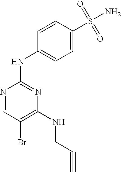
N1=CC(Br)=C(NCC#C)N=C1NC1=CC=C(S(=O)(N)=O)C=C1
